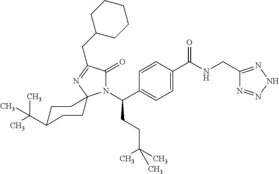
C1=C(C(=O)NCC2=NNN=N2)C=CC(C(N2C(=O)C(CC3CCCCC3)=NC23CCC(C(C)(C)C)CC3)CCC(C)(C)C)=C1
